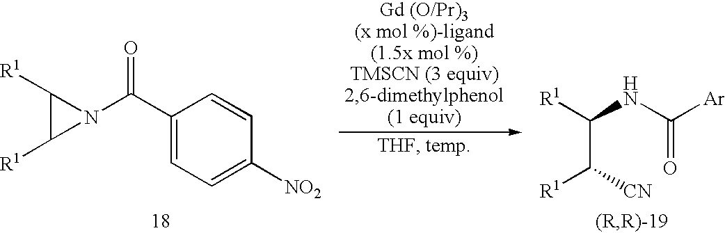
C1([R1])C([R1])N1C(C1=CC=C([NO2])C=C1)=O.[R1]C(NC([Ar])=O)C([CN])[R1]
